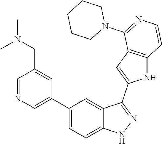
C1(C2=CN=CC(CN(C)C)=C2)=CC=C2C(=C1)C(C1=CC3=C(N1)C=CN=C3N1CCCCC1)=NN2
